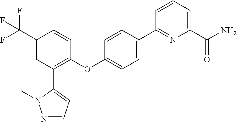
C1(OC2=CC=C(C3=NC(C(N)=O)=CC=C3)C=C2)=C(C2=CC=NN2C)C=C(C(F)(F)F)C=C1
